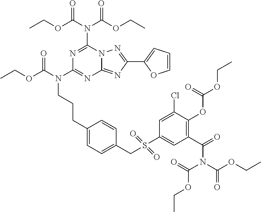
C(N(C(OCC)=O)C(C1=C(OC(OCC)=O)C(Cl)=CC(S(=O)(=O)CC2=CC=C(CCCN(C(OCC)=O)C3=NC4=NC(C5=CC=CO5)=NN4C(N(C(OCC)=O)C(OCC)=O)=N3)C=C2)=C1)=O)(OCC)=O
